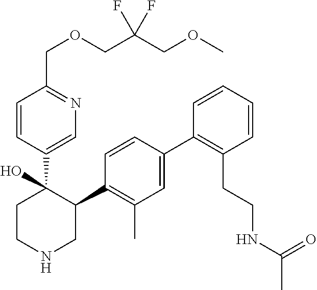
C1(C2=C(C)C=C(C3=C(CCNC(C)=O)C=CC=C3)C=C2)C(C2=CN=C(COCC(COC)(F)F)C=C2)(O)CCNC1
